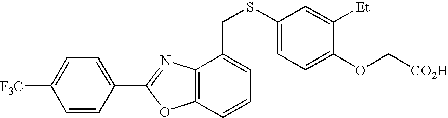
C1([F3C])=CC=C(C2=NC3=C(O2)C=CC=C3CSC2=CC=C(OC[CO2H])C([Et])=C2)C=C1
